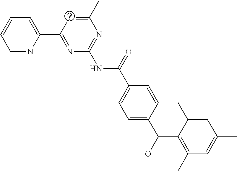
C1=NC(C2=NC(NC(C3=CC=C(C(O)C4=C(C)C=C(C)C=C4C)C=C3)=O)=NC(C)=C2)=CC=C1
